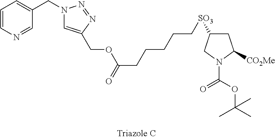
C1=CN=CC(CN2C=C(COC(CCCCC[SO3]C3CC([CO2Me])N(C(OC(C)(C)C)=O)C3)=O)N=N2)=C1
